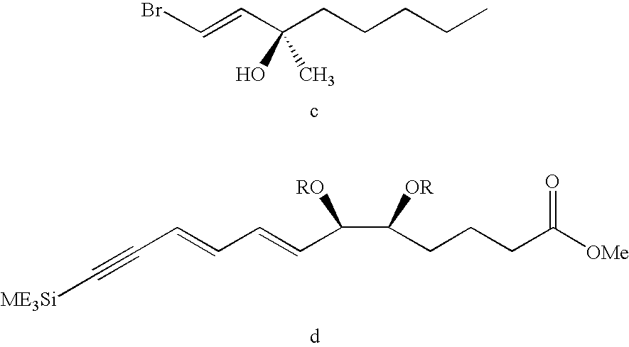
BrC=CC(CCCCC)(O)C.[ME3Si]C#CC=CC=CC(C(CCCC([OMe])=O)[OR])[RO]
